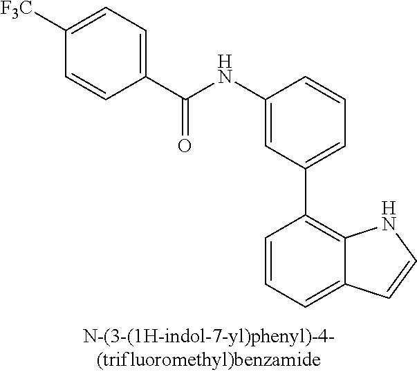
C1(NC(C2=CC=C([F3C])C=C2)=O)=CC(C2=C3C(=CC=C2)C=CN3)=CC=C1
